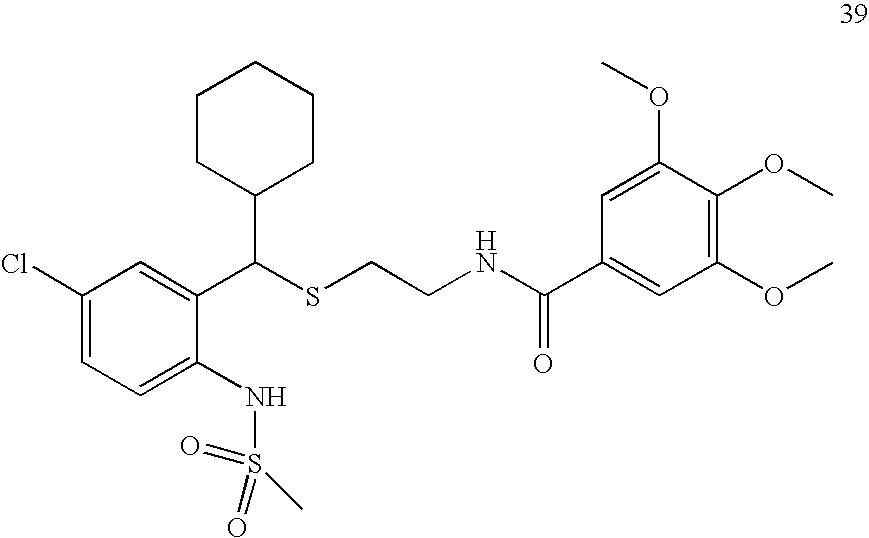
C1(Cl)=CC=C(NS(=O)(=O)C)C(C(SCCNC(C2=CC(OC)=C(OC)C(OC)=C2)=O)C2CCCCC2)=C1
